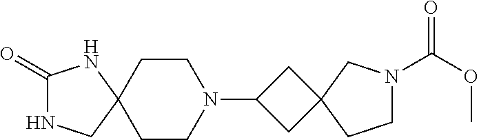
C1(=O)NCC2(N1)CCN(C1CC3(C1)CN(C(OC)=O)CC3)CC2
